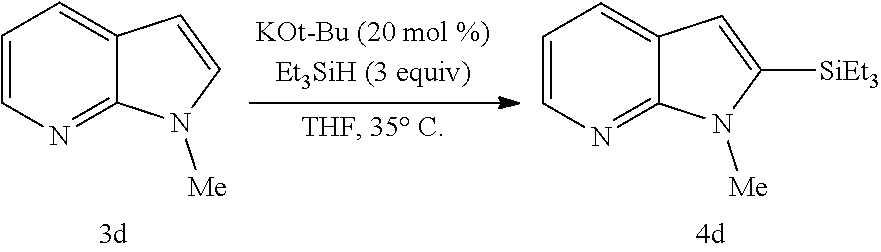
C12=NC=CC=C1C=CN2[Me].C12=NC=CC=C1C=C([SiEt3])N2[Me]
